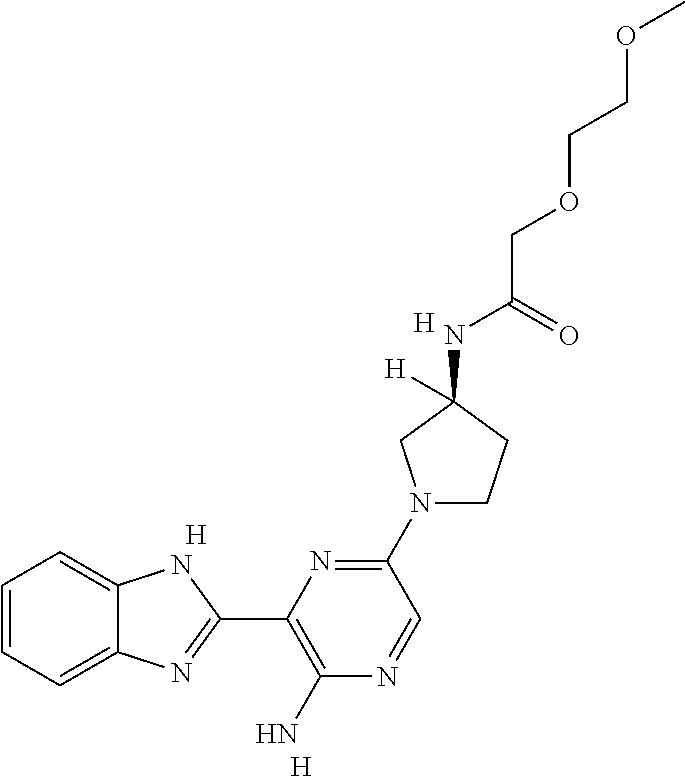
C1=CC=C2C(=C1)NC(C1=C(N)N=CC(N3CCC(NC(=O)COCCOC)([H])C3)=N1)=N2.[H].[H].[H]
